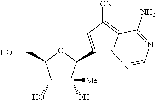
C1(O)C(O)([Me])C(C2=CC([CN])=C3N2N=CN=C3N)OC1CO
